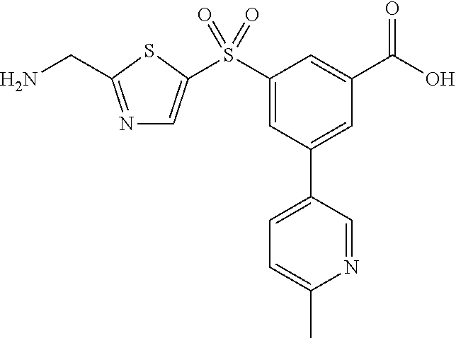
N1=C(CN)SC(S(C2=CC(C3=CC=C(C)N=C3)=CC(C(O)=O)=C2)(=O)=O)=C1
